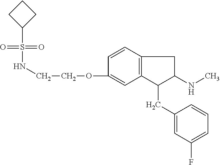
O=S(=O)(C1CCC1)NCCOC1=CC2=C(C=C1)CC(NC)C2CC1=CC(F)=CC=C1
